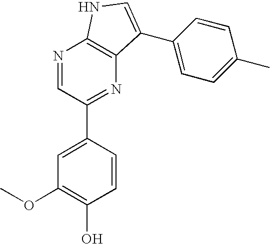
N1=CC(C2=CC(OC)=C(O)C=C2)=NC2=C1NC=C2C1=CC=C(C)C=C1
